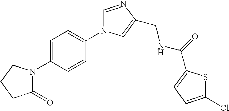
C1(N2C(=O)CCC2)=CC=C(N2C=NC(CNC(=O)C3=CC=C(Cl)S3)=C2)C=C1
